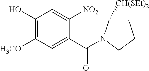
OC1=C([H3CO])C=C(C(N2C([CH(SEt)2])CCC2)=O)C([NO2])=C1
